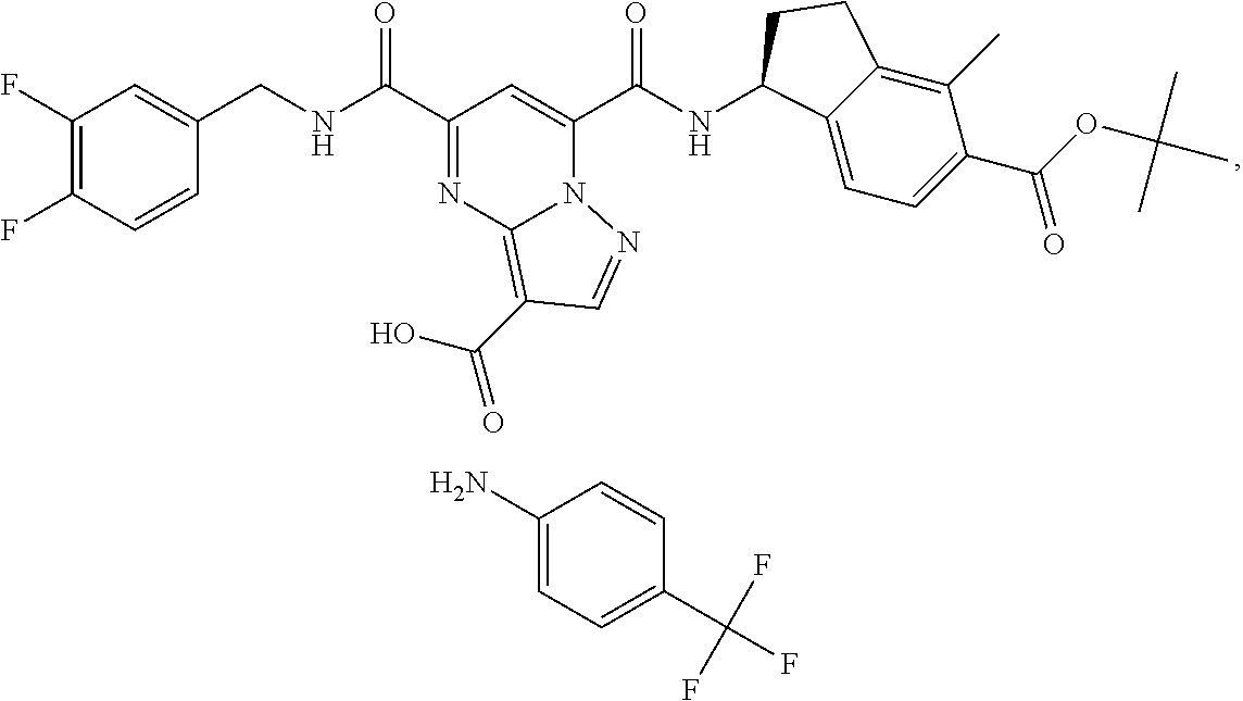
C1(F)=C(F)C=CC(CNC(C2=NC3=C(C(O)=O)C=NN3C(C(NC3C4=CC=C(C(OC(C)(C)C)=O)C(C)=C4CC3)=O)=C2)=O)=C1.C1(N)=CC=C(C(F)(F)F)C=C1
